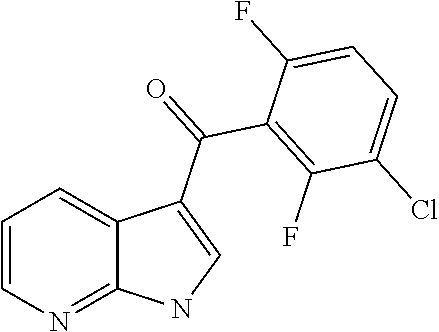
C1=CN=C2C(=C1)C(C(=O)C1=C(F)C(Cl)=CC=C1F)=CN2
